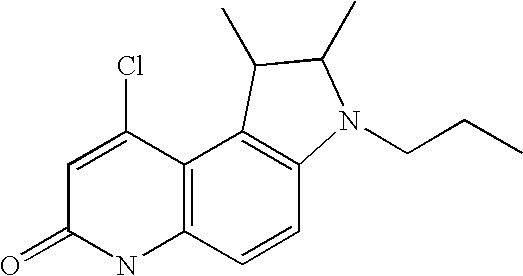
C12=C(C=CC3=C1C(C)C(C)N3CCC)NC(=O)C=C2Cl
